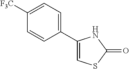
C1(C2=CSC(=O)N2)=CC=C([F3C])C=C1
